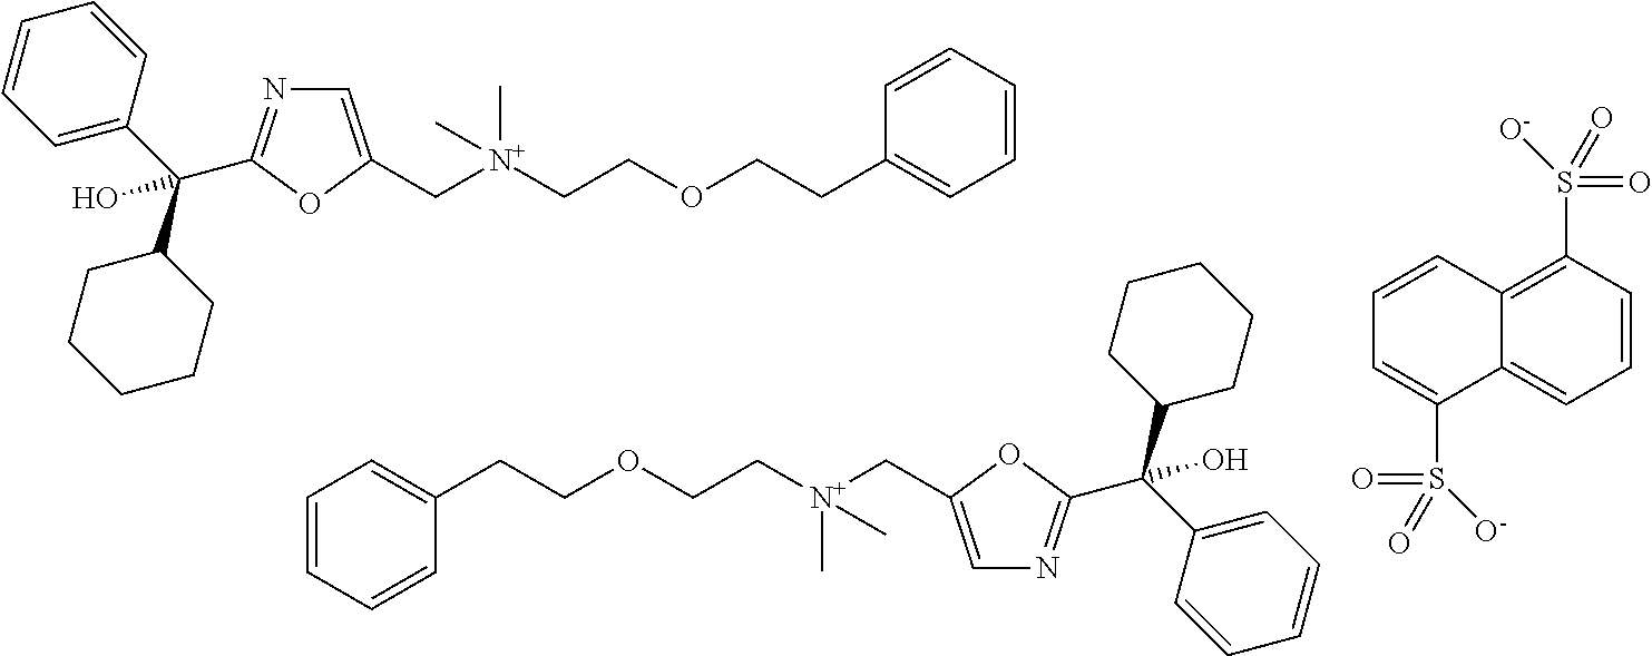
C1=C(C[N+](CCOCCC2=CC=CC=C2)(C)C)OC(C(C2=CC=CC=C2)(C2CCCCC2)O)=N1.C1=C(C[N+](CCOCCC2=CC=CC=C2)(C)C)OC(C(C2=CC=CC=C2)(C2CCCCC2)O)=N1.C12=CC=CC(S(=O)([O-])=O)=C1C=CC=C2S(=O)(=O)[O-]
